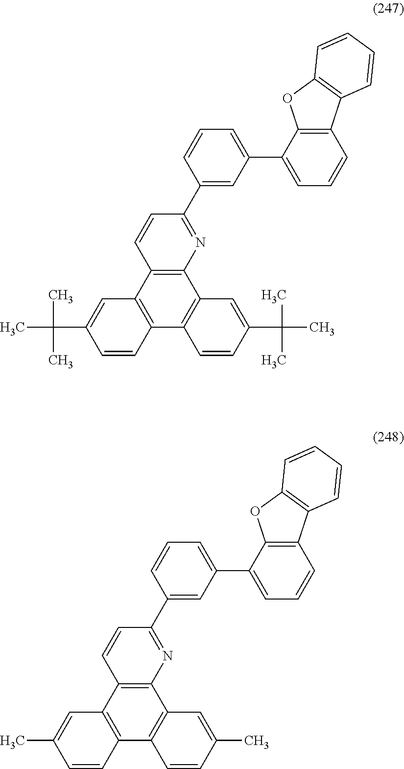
C1(C2=NC3=C(C4=C(C5=C3C=C(C(C)(C)C)C=C5)C=CC(C(C)(C)C)=C4)C=C2)=CC(C2=CC=CC3=C2OC2=C3C=CC=C2)=CC=C1.C1(C2=NC3=C(C4=C(C5=C3C=C(C)C=C5)C=CC(C)=C4)C=C2)=CC(C2=CC=CC3=C2OC2=C3C=CC=C2)=CC=C1
